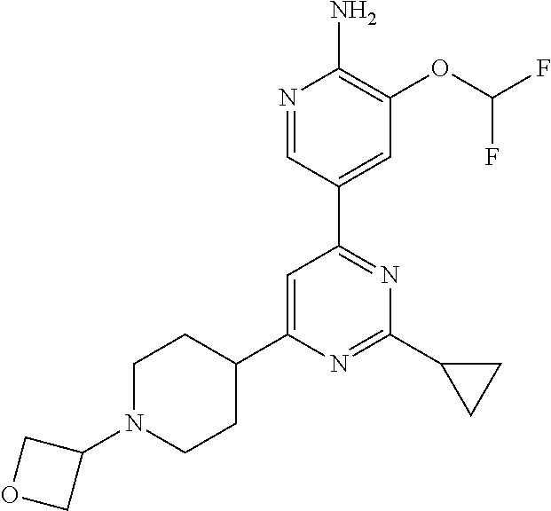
N1=CC(C2=NC(C3CC3)=NC(C3CCN(C4COC4)CC3)=C2)=CC(OC(F)F)=C1N
